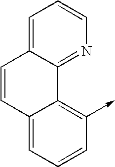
C1=CC2=CC=CC(->C)=C2C2=NC=CC=C12
